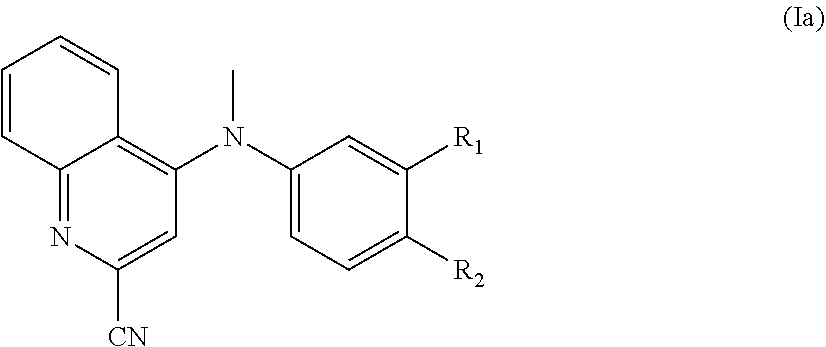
N(C)(C1=CC=C([R2])C([R1])=C1)C1=C2C=CC=CC2=NC([CN])=C1
